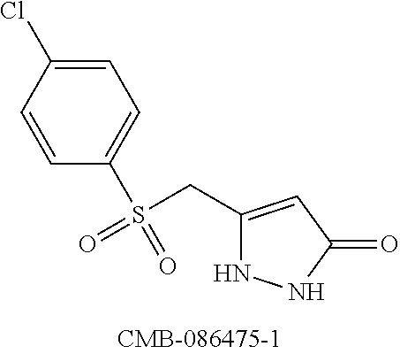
C1(CS(C2=CC=C(Cl)C=C2)(=O)=O)=CC(=O)NN1
